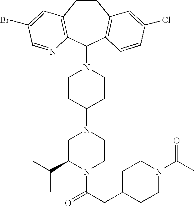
C1CC(N2CC(C(C)C)N(C(CC3CCN(C(C)=O)CC3)=O)CC2)CCN1C1C2=C(CCC3=C1C=CC(Cl)=C3)C=C(Br)C=N2
